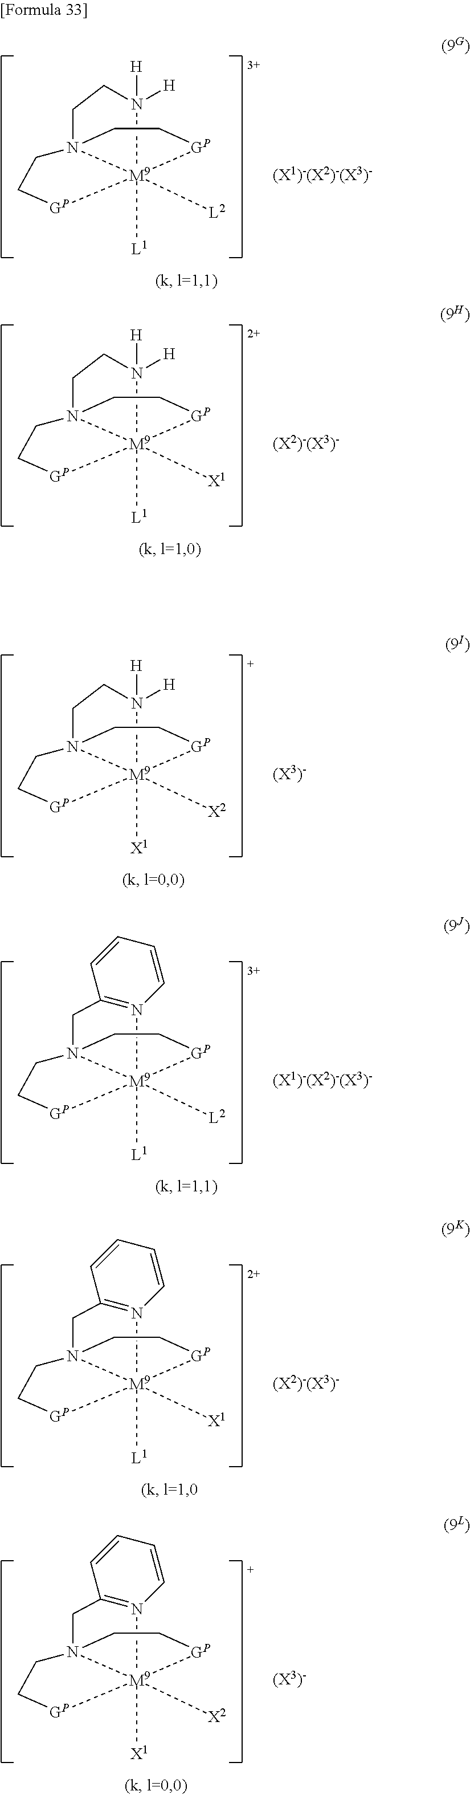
[L1][M9]123([L2])N(CC[GP]1)(CC[GP]2)CCN3([H])[H].[L1][M9]123([X1])N(CC[GP]1)(CC[GP]2)CCN3([H])[H].[X1][M9]123([X2])N(CC[GP]1)(CC[GP]2)CCN3([H])[H].[L1][M9]123([L2])N(CC[GP]1)(CC[GP]2)CC1=N3C=CC=C1.[X1][M9]123([X2])N(CC[GP]1)(CC[GP]2)CC1=N3C=CC=C1.[L1][M9]123([X1])N(CC[GP]1)(CC[GP]2)CC1=N3C=CC=C1
